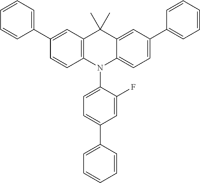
C1(C2=CC=CC=C2)=CC2=C(C=C1)N(C1=CC=C(C3=CC=CC=C3)C=C1F)C1=CC=C(C3=CC=CC=C3)C=C1C2(C)C
